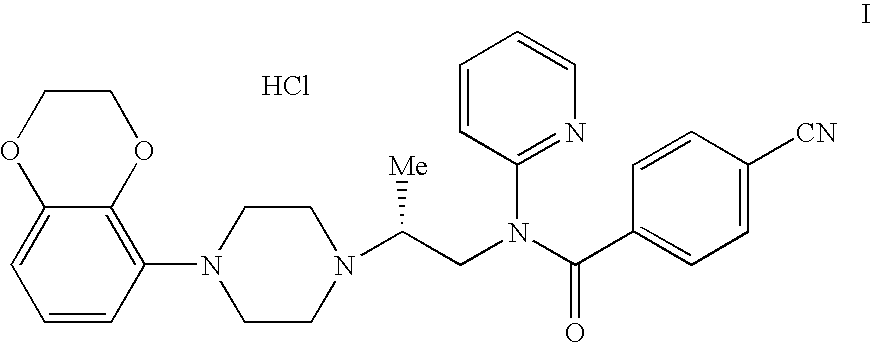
C12=CC=CC(N3CCN(C(CN(C(C4=CC=C([CN])C=C4)=O)C4=NC=CC=C4)[Me])CC3)=C1OCCO2.Cl
